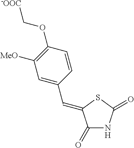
C1([MeO])=C(OC[-OOC])C=CC(C=C2C(=O)NC(=O)S2)=C1
